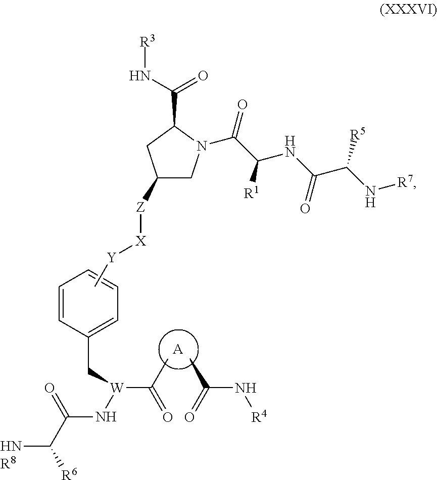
[HN]C([R6])C(=O)N[W](CC1=CC=CC=C1)C(=O)C.[R8].N([R4])C(=O)C.[A].[X]([Z]C1CN(C(=O)C([R1])NC(C(N[R7])[R5])=O)C(C(=O)N[R3])C1)[Y]C
